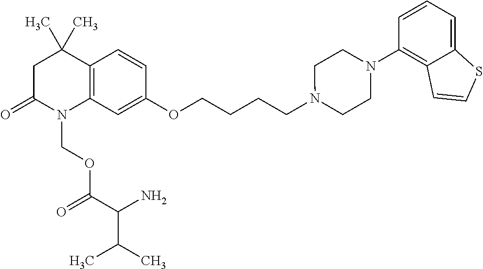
C1C(=O)N(COC(C(N)C(C)C)=O)C2=C(C1(C)C)C=CC(OCCCCN1CCN(C3=C4C(=CC=C3)SC=C4)CC1)=C2
